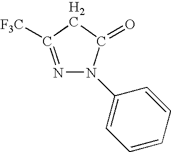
N1=C([F3C])CC(=O)N1C1=CC=CC=C1
